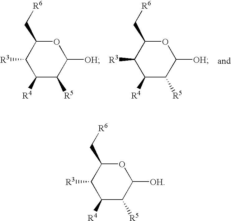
O1C(C[R6])C([R3])C([R4])C([R5])C1[OH].O1C(C[R6])C([R3])C([R4])C([R5])C1[OH].O1C(C[R6])C([R3])C([R4])C([R5])C1[OH]
